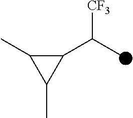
C1(C(C)[CF3])C(C)C1C
